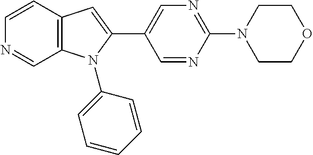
C1=CC2=C(C=N1)N(C1=CC=CC=C1)C(C1=CN=C(N3CCOCC3)N=C1)=C2
